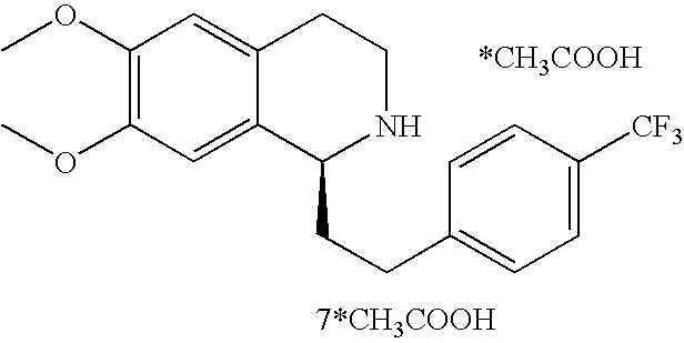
C1(OC)=C(OC)C=C2C(=C1)CCNC2CCC1=CC=C([CF3])C=C1
